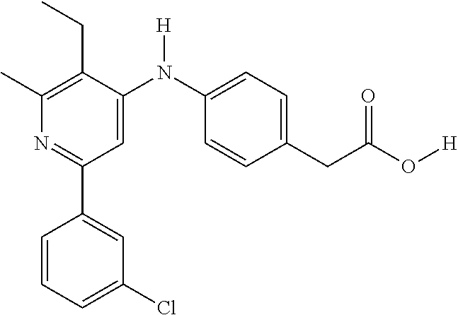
C1(C2=CC(Cl)=CC=C2)=NC(C)=C(CC)C(N(C2=CC=C(CC(O[H])=O)C=C2)[H])=C1
